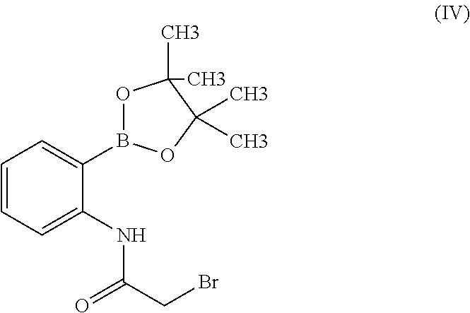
C1=CC=C(NC(CBr)=O)C(B2OC(C)(C)C(C)(C)O2)=C1
